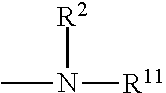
CN([R2])[R11]
